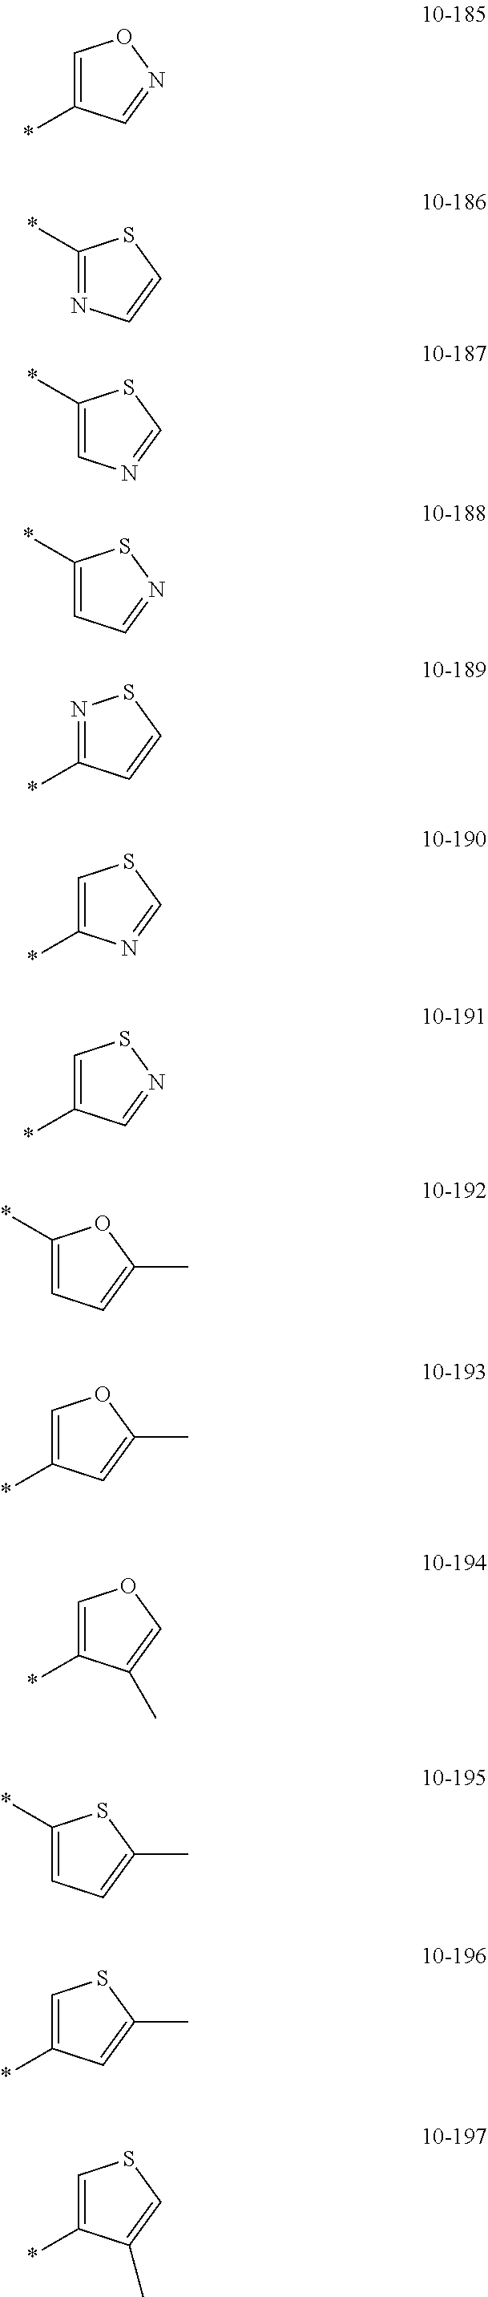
C1=C(*)C=NO1.C1(*)=NC=CS1.C1(*)=CN=CS1.N1=C(*)C=CS1.C1(*)=CC=NS1.C1=C(*)N=CS1.C1=C(*)C=NS1.C1(*)=CC=C(C)O1.C1=C(*)C=C(C)O1.C1=C(*)C(C)=CO1.C1(*)=CC=C(C)S1.C1=C(*)C=C(C)S1.C1=C(*)C(C)=CS1
